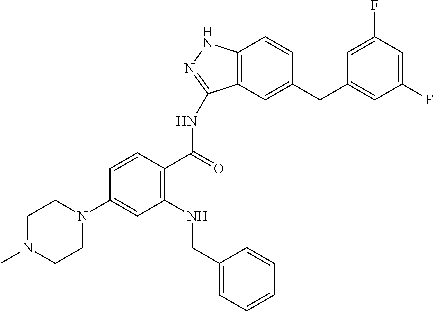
C1(F)=CC(F)=CC(CC2=CC3=C(C=C2)NN=C3NC(C2=C(NCC3=CC=CC=C3)C=C(N3CCN(C)CC3)C=C2)=O)=C1
